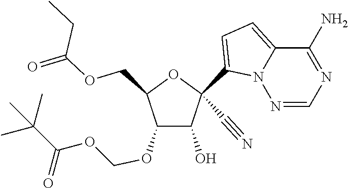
O(CC1C(OCOC(C(C)(C)C)=O)C(O)C(C#N)(C2=CC=C3N2N=CN=C3N)O1)C(=O)CC
